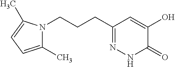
N1(CCCC2=NNC(=O)C(O)=C2)C(C)=CC=C1C
